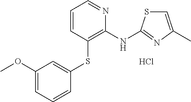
C1(OC)=CC=CC(SC2=C(NC3=NC(C)=CS3)N=CC=C2)=C1.Cl
